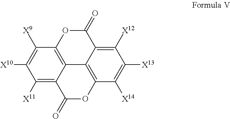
C1(=O)OC2=C3C4=C(C([X14])=C([X13])C([X12])=C14)OC(=O)C3=C([X11])C([X10])=C2[X9]
